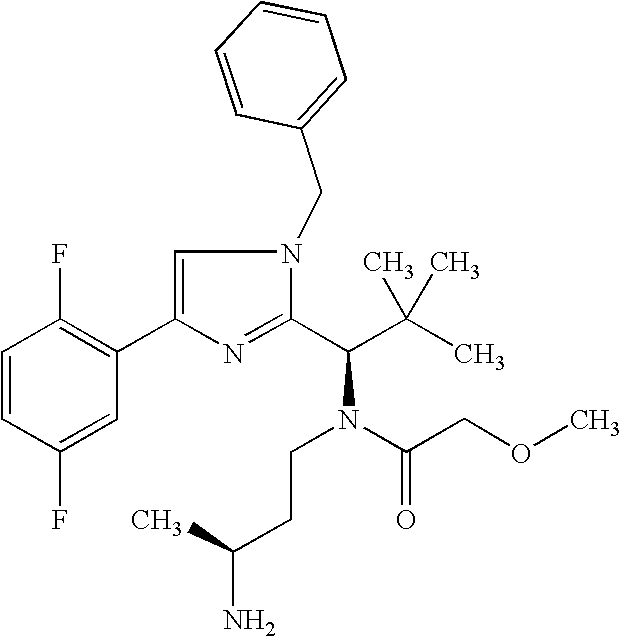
C1=CC(F)=CC(C2=CN(CC3=CC=CC=C3)C(C(C(C)(C)C)N(C(COC)=O)CCC(N)C)=N2)=C1F
